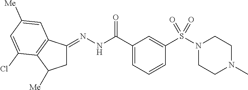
C1C(=NNC(C2=CC=CC(S(N3CCN(C)CC3)(=O)=O)=C2)=O)C2=C(C1[Me])C(Cl)=CC([Me])=C2
